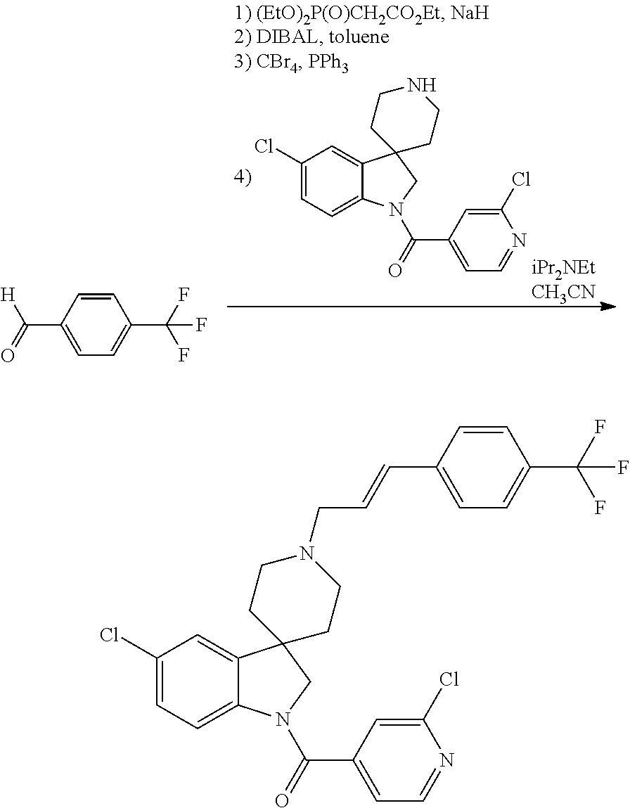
C1(Cl)=CC=C2C(=C1)C1(CN2C(=O)C2=CC=NC(Cl)=C2)CCNCC1.C1=CC(C(=O)[H])=CC=C1C(F)(F)F.C1(Cl)=CC=C2C(=C1)C1(CN2C(=O)C2=CC=NC(Cl)=C2)CCN(CC=CC2=CC=C(C(F)(F)F)C=C2)CC1
